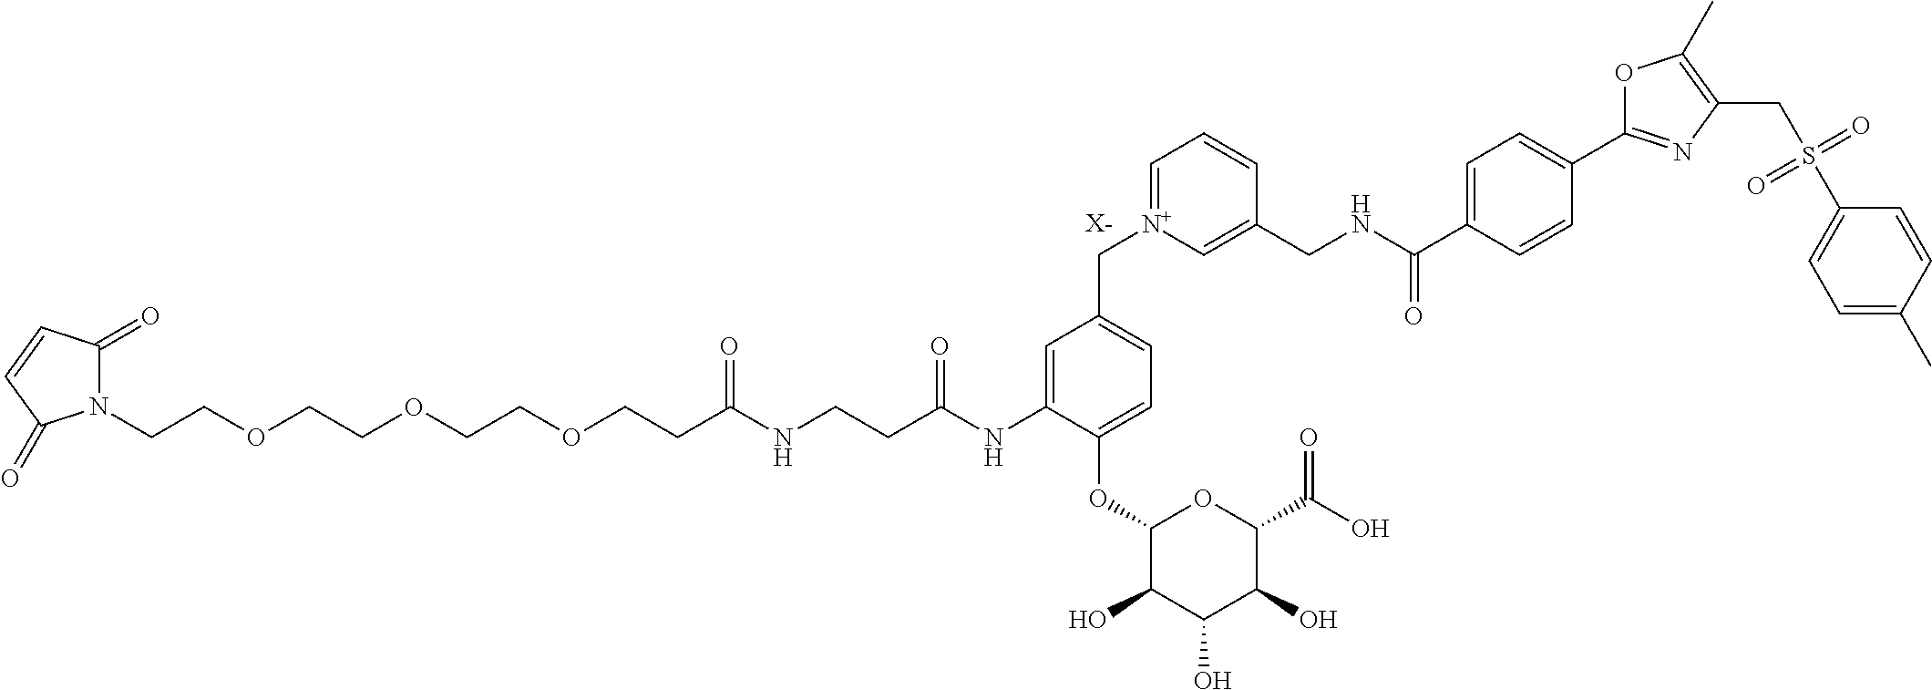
[X-].N1(CCOCCOCCOCCC(NCCC(NC2=CC(C[N+]3=CC=CC(CNC(C4=CC=C(C5=NC(CS(C6=CC=C(C)C=C6)(=O)=O)=C(C)O5)C=C4)=O)=C3)=CC=C2OC2C(O)C(O)C(O)C(C(O)=O)O2)=O)=O)C(=O)C=CC1=O
